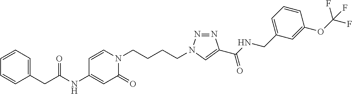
C1=CC=C(CC(NC2=CC(=O)N(CCCCN3N=NC(C(NCC4=CC=CC(OC(F)(F)F)=C4)=O)=C3)C=C2)=O)C=C1
